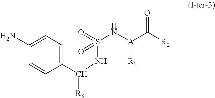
S(N[A](C([R2])=O)[R1])(NC(C1=CC=C(N)C=C1)[R6])(=O)=O
